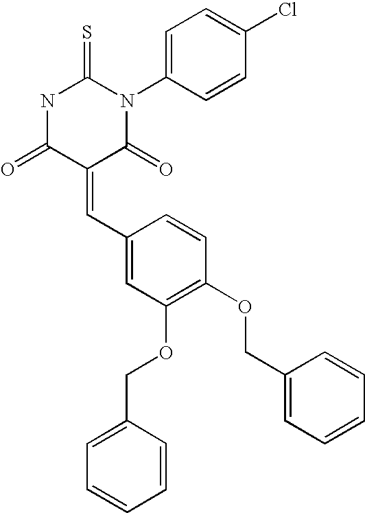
N1C(=O)C(=CC2=CC(OCC3=CC=CC=C3)=C(OCC3=CC=CC=C3)C=C2)C(=O)N(C2=CC=C(Cl)C=C2)C1=S
